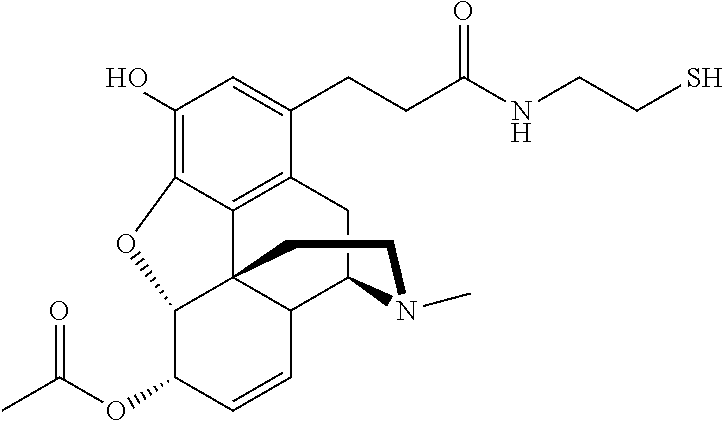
C1(O)=C2C3=C(C(CCC(NCCS)=O)=C1)CC1C4C3(C(C(OC(C)=O)C=C4)O2)CCN1C
